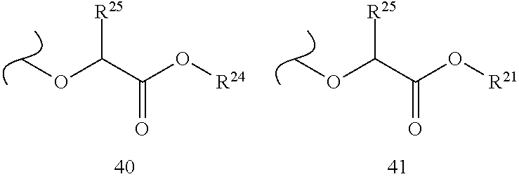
COC(C(O[R24])=O)[R25].COC(C(O[R21])=O)[R25]
